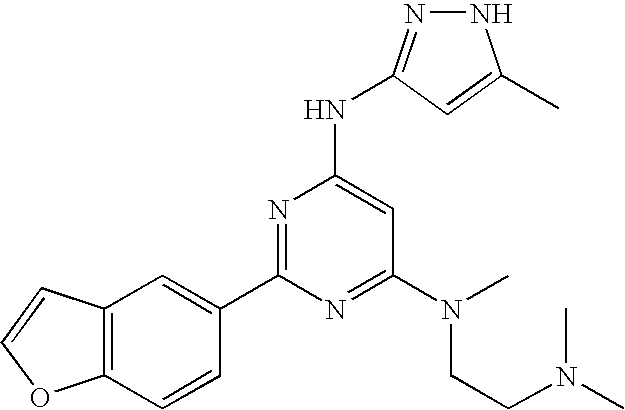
N1N=C(NC2=CC(N(CCN(C)C)C)=NC(C3=CC4=C(C=C3)OC=C4)=N2)C=C1C
